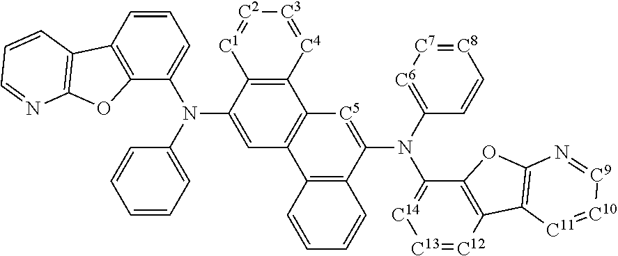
C1=CC2=C(C(N(C3=CC4=C(C5=C3[C1]=[C2][C3]=[C4]5)[C5]=C(N(C3=[C14][C13]=[C12]C5=C3OC3=C5[C11]=[C10][C9]=N3)C3=[C6][C7]=[C8]C=C3)C3=C4C=CC=C3)C3=CC=CC=C3)=C1)OC1=C2C=CC=N1
